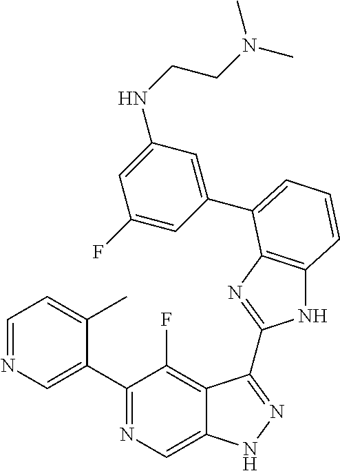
C1=NC=C(C2=NC=C3C(=C2F)C(C2=NC4=C(N2)C=CC=C4C2=CC(NCCN(C)C)=CC(F)=C2)=NN3)C(C)=C1
